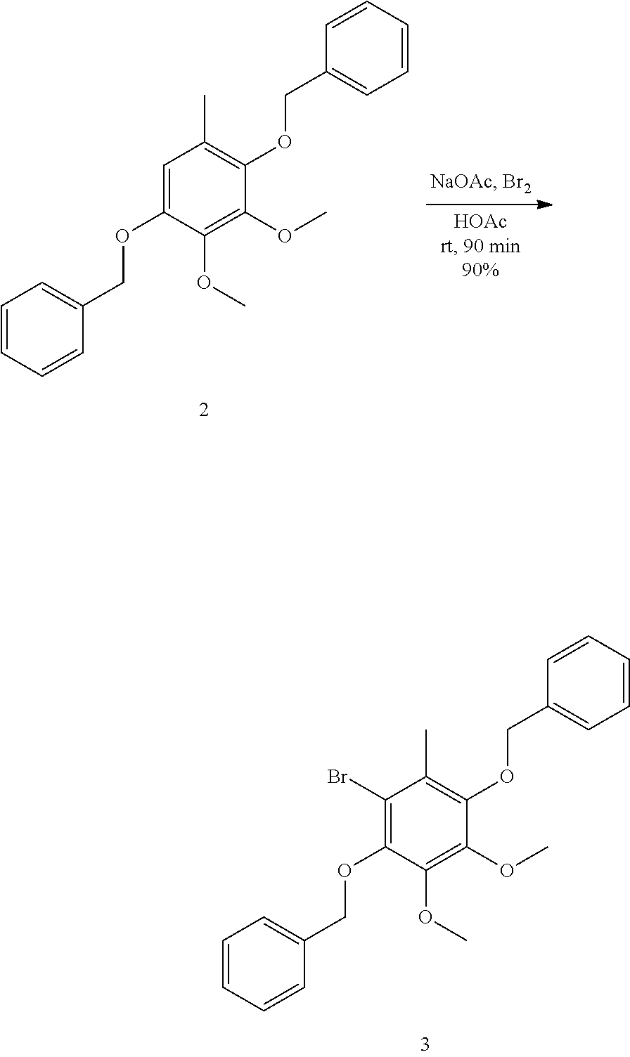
C1(Br)=C(OCC2=CC=CC=C2)C(OC)=C(OC)C(OCC2=CC=CC=C2)=C1C.C1=C(OCC2=CC=CC=C2)C(OC)=C(OC)C(OCC2=CC=CC=C2)=C1C
